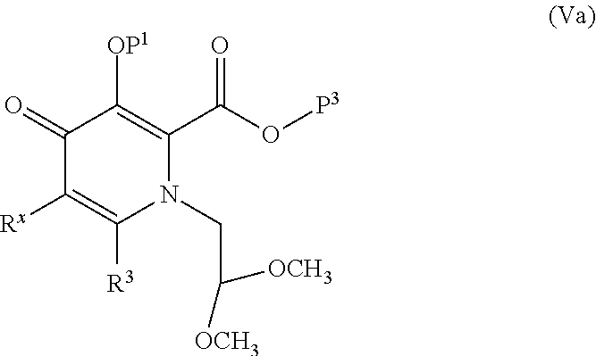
C1(=O)C([Rx])=C([R3])N(CC([OCH3])[OCH3])C(C(O[P3])=O)=C1[OP1]
